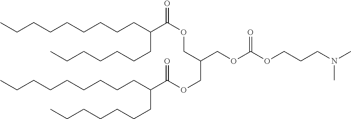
N(C)(CCCOC(OCC(COC(C(CCCCCCC)CCCCCCCCC)=O)COC(C(CCCCCCC)CCCCCCCCC)=O)=O)C
